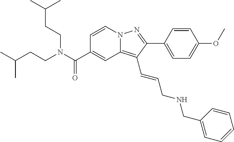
C1=CN2C(=C(C=CCNCC3=CC=CC=C3)C(C3=CC=C(OC)C=C3)=N2)C=C1C(N(CCC(C)C)CCC(C)C)=O
